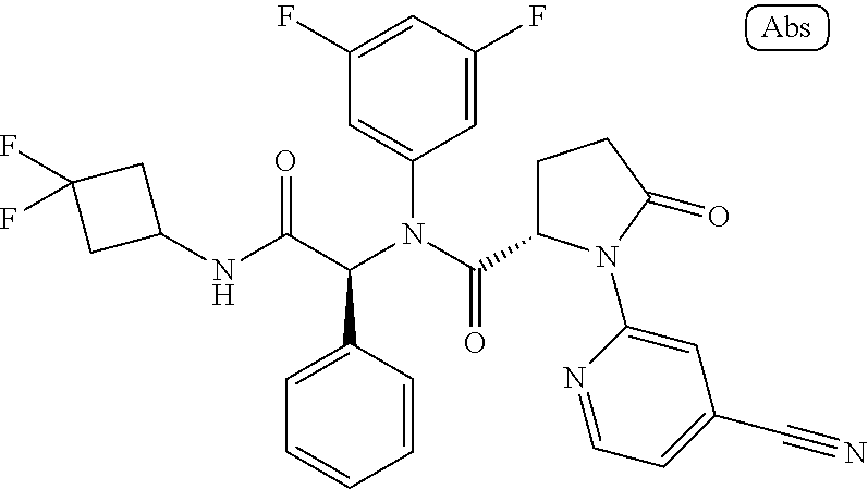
C1(NC(C(N(C(=O)C2CCC(=O)N2C2=CC(C#N)=CC=N2)C2=CC(F)=CC(F)=C2)C2=CC=CC=C2)=O)CC(F)(F)C1
